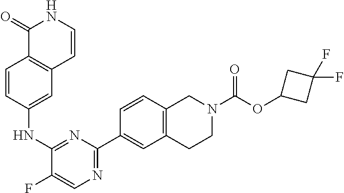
C1=CNC(=O)C2=C1C=C(NC1=NC(C3=CC4=C(C=C3)CN(C(OC3CC(F)(F)C3)=O)CC4)=NC=C1F)C=C2
